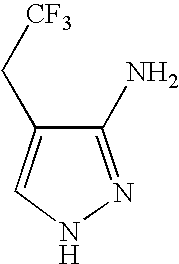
C1(N)=NNC=C1C[CF3]
